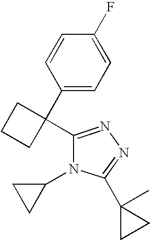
C1=CC(C2(C3=NN=C(C4(C)CC4)N3C3CC3)CCC2)=CC=C1F
